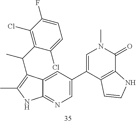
C12=CC(C3=CN(C)C(=O)C4=C3C=CN4)=CN=C1NC(C)=C2C(C1=C(Cl)C(F)=CC=C1Cl)C
